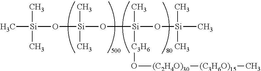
C[Si](C)(C)O[Si](C)(C)O[Si]([C3H6]O[(C2H4O)30][(C3H6O)15]C)(C)O[Si](C)(C)C
